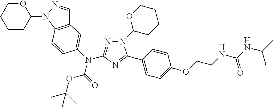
C12=C(N(C3OCCCC3)N=C1)C=CC(N(C1=NN(C3CCCCO3)C(C3=CC=C(OCCNC(=O)NC(C)C)C=C3)=N1)C(=O)OC(C)(C)C)=C2
